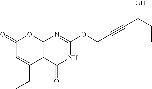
C12=C(C(=O)NC(OCC#CC(CC)O)=N1)C(CC)=CC(=O)O2
